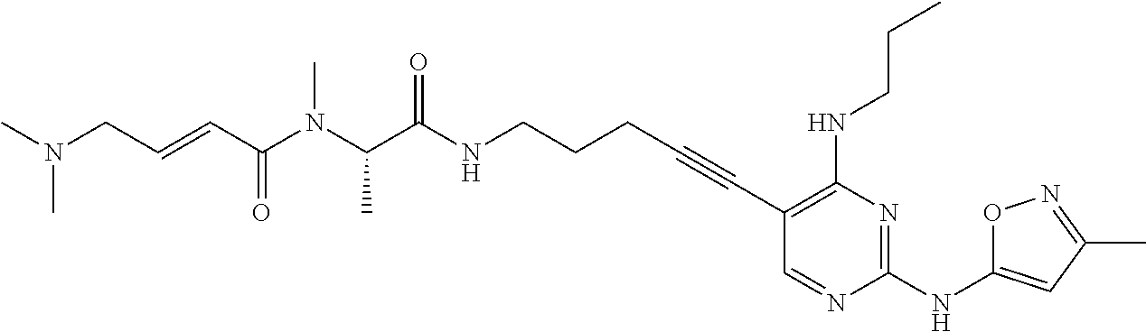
C1(C#CCCCNC(C(N(C(C=CCN(C)C)=O)C)C)=O)=C(NCCC)N=C(NC2=CC(C)=NO2)N=C1
